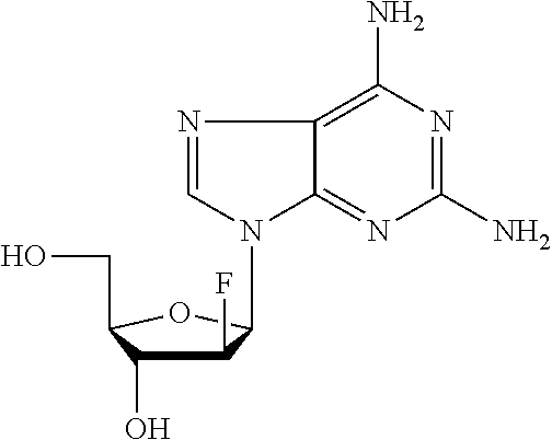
C1(F)C(O)C(CO)OC1N1C=NC2=C(N)N=C(N)N=C12
